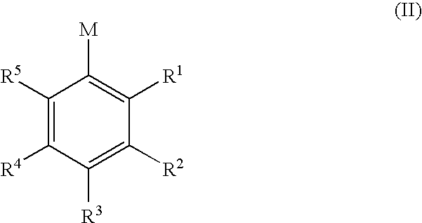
C1([R5])=C([R4])C([R3])=C([R2])C([R1])=C1[M]
